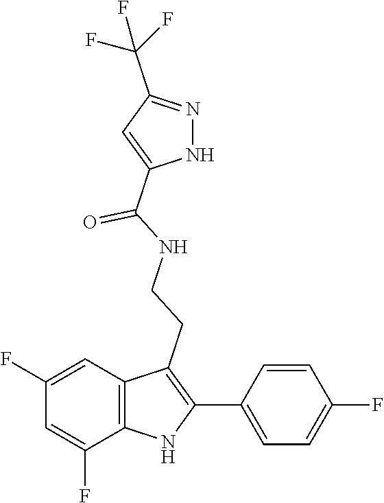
N1=C(C(F)(F)F)C=C(C(NCCC2=C(C3=CC=C(F)C=C3)NC3=C2C=C(F)C=C3F)=O)N1
